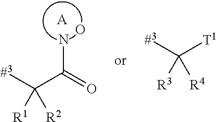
[#3]C(C(=O)N)([R1])[R2].[A].O.[#3]C([T1])([R3])[R4]
